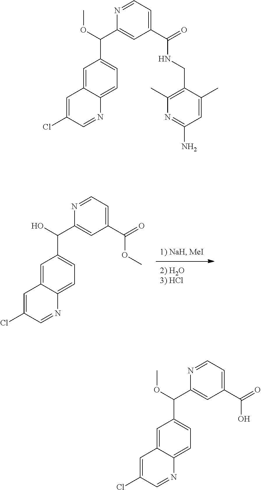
C1=C2C(=CC=C1C(C1=CC(C(=O)OC)=CC=N1)O)N=CC(Cl)=C2.C1=C2C(=CC=C1C(C1=CC(C(=O)O)=CC=N1)OC)N=CC(Cl)=C2.C1=C2C(=CC=C1C(C1=CC(C(=O)NCC3=C(C)N=C(N)C=C3C)=CC=N1)OC)N=CC(Cl)=C2
